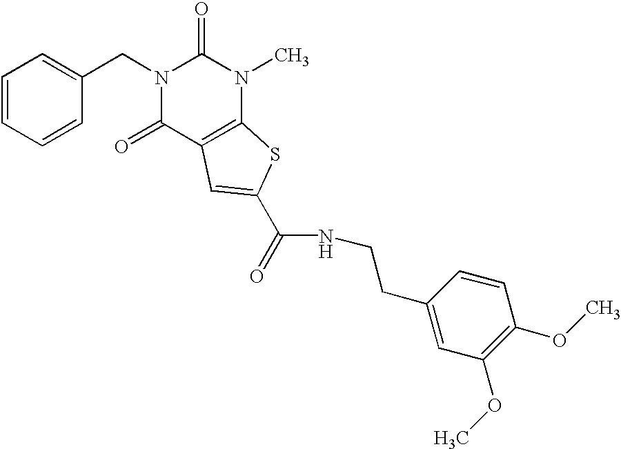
C1=CC=CC(CN2C(=O)C3=C(N(C)C2=O)SC(C(NCCC2=CC(OC)=C(OC)C=C2)=O)=C3)=C1
